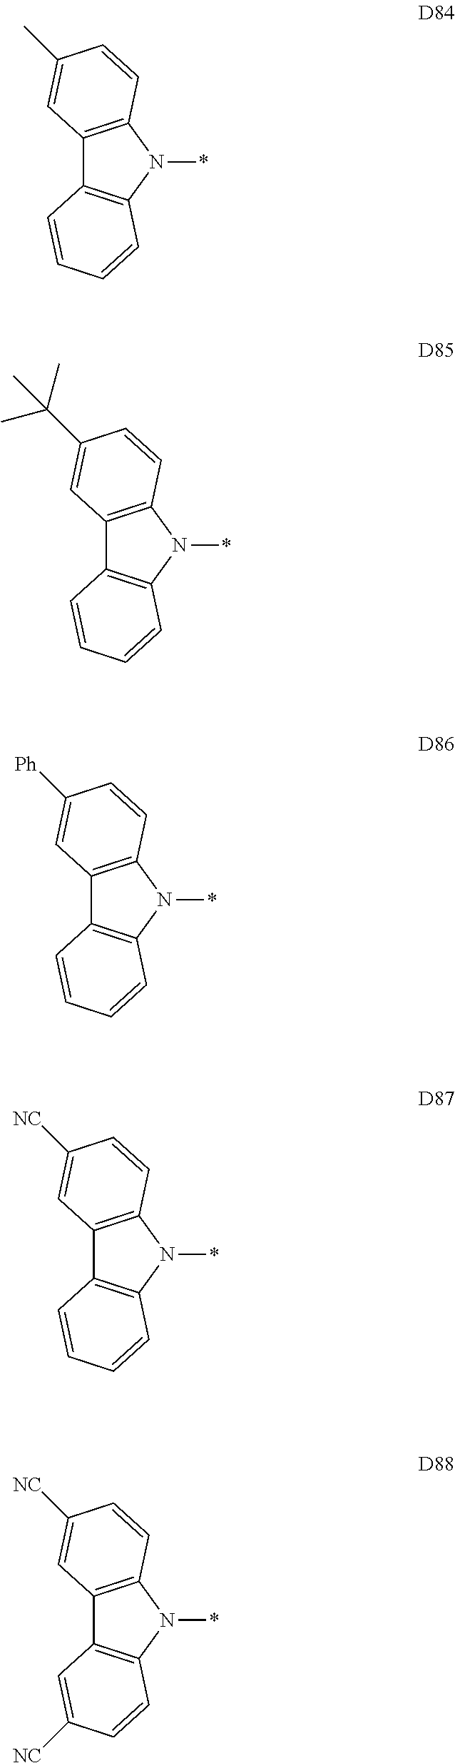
C12=C(N(*)C3=C1C=CC=C3)C=CC(C)=C2.C12=C(N(*)C3=C1C=CC=C3)C=CC(C(C)(C)C)=C2.C12=C(N(*)C3=C1C=CC=C3)C=CC([Ph])=C2.C12=C(N(*)C3=C1C=CC=C3)C=CC([NC])=C2.C12=C(N(*)C3=C1C=C([NC])C=C3)C=CC([NC])=C2
